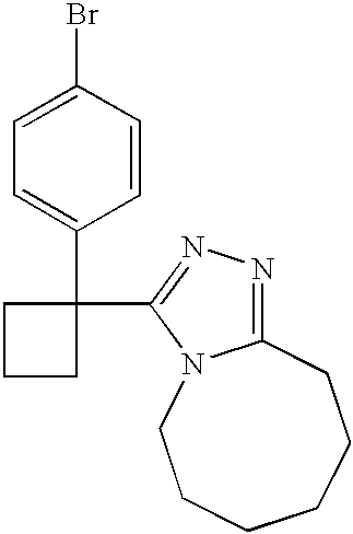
C1=C(C2(C3=NN=C4N3CCCCCC4)CCC2)C=CC(Br)=C1
